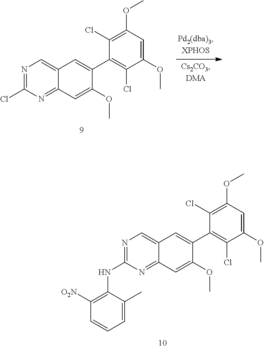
N1=C(NC2=C([O2N])C=CC=C2C)N=C2C(=C1)C=C(C1=C(Cl)C(OC)=CC(OC)=C1Cl)C(OC)=C2.N1=C(Cl)N=C2C(=C1)C=C(C1=C(Cl)C(OC)=CC(OC)=C1Cl)C(OC)=C2
